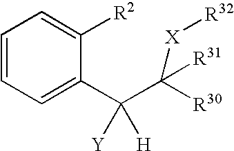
C1=C([R2])C(C(C([R30])([R31])[X][R32])([Y])[H])=CC=C1
